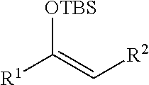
[R1]C(=C[R2])[OTBS]
